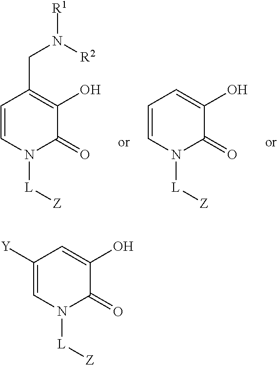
C1=CN([L][Z])C(=O)C(O)=C1CN([R2])[R1].C1=CN([L][Z])C(=O)C(O)=C1.C1([Y])=CN([L][Z])C(=O)C(O)=C1
